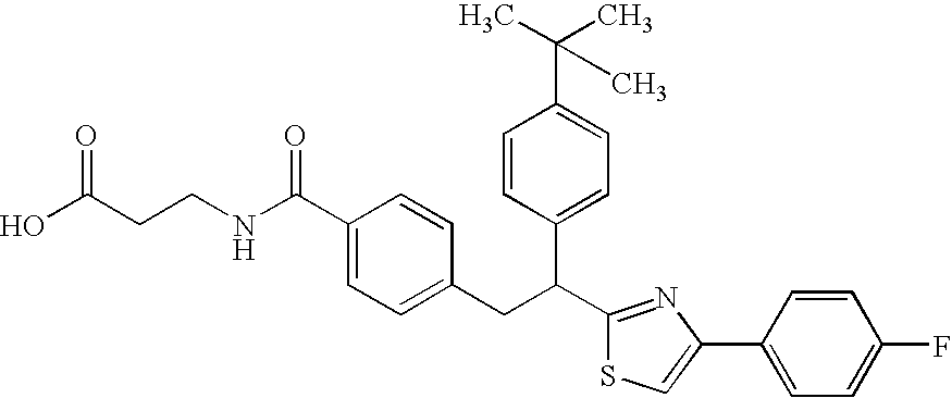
C1(C(NCCC(O)=O)=O)=CC=C(CC(C2=NC(C3=CC=C(F)C=C3)=CS2)C2=CC=C(C(C)(C)C)C=C2)C=C1
